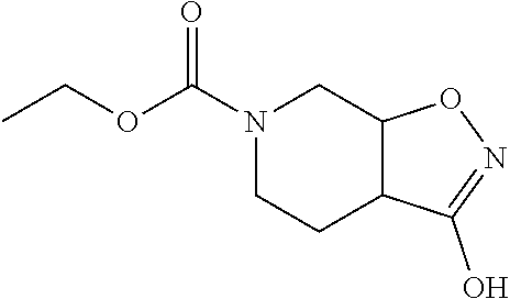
N1(C(OCC)=O)CCC2C(C1)ON=C2O
